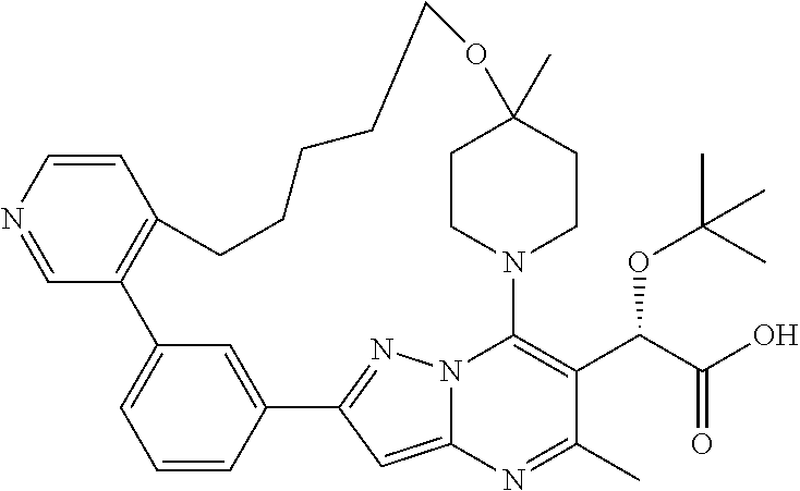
C1=CC2=CC(=C1)C1=C(C=CN=C1)CCCCCOC1(C)CCN(C3=C(C(C(O)=O)OC(C)(C)C)C(C)=NC4=CC2=NN43)CC1
